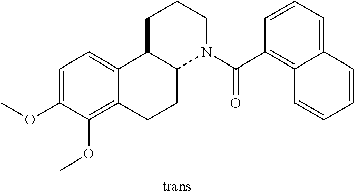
C1=C(OC)C(OC)=C2C(=C1)C1C(CC2)N(C(C2=C3C(=CC=C2)C=CC=C3)=O)CCC1
